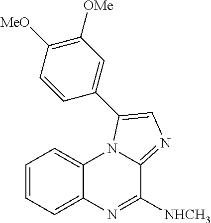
C1=CC=C2C(=C1)N1C(=NC=C1C1=CC([OMe])=C([MeO])C=C1)C([NHCH3])=N2
